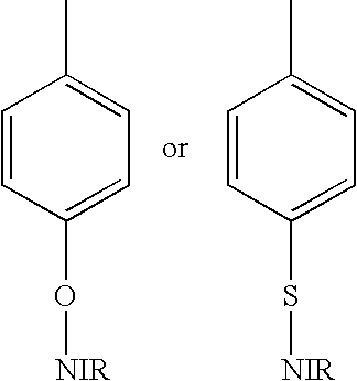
C1=CC(O[NIR])=CC=C1C.C1=CC(S[NIR])=CC=C1C
